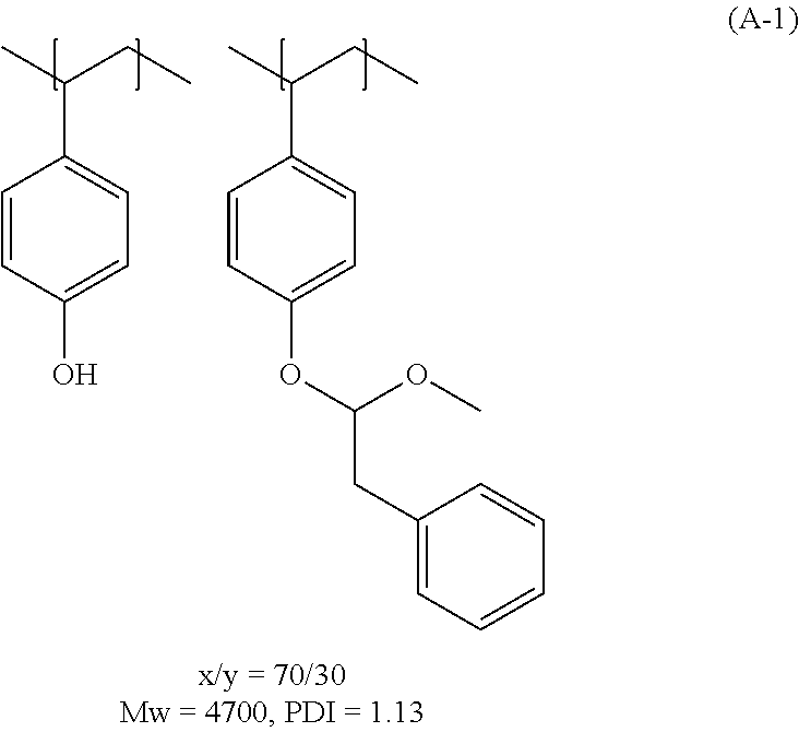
C1=CC(O)=CC=C1C(C)CC.C1=CC(OC(CC2=CC=CC=C2)OC)=CC=C1C(C)CC
